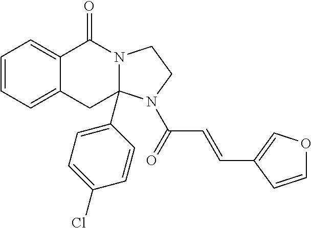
C1=CC=C2C(=C1)C(=O)N1C(C3=CC=C(Cl)C=C3)(C2)N(C(=O)C=CC2=COC=C2)CC1
